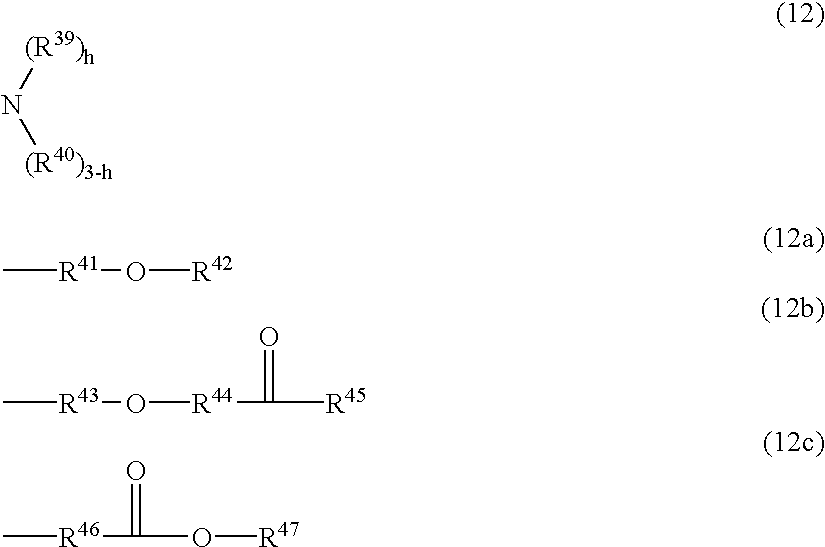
[(R39)h]N[(R40)3-h].C[R41]O[R42].C[R43]O[R44]C(=O)[R45].C[R46]C(=O)O[R47]
